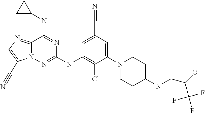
C12=NC=C(C#N)N1N=C(NC1=C(Cl)C(N3CCC(NCC(O)C(F)(F)F)CC3)=CC(C#N)=C1)N=C2NC1CC1
